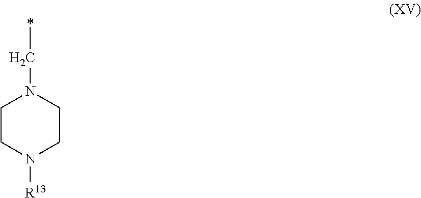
C1CN([R13])CCN1C*
